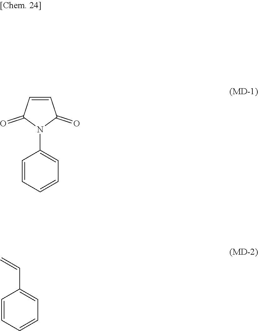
C1=CC=CC=C1N1C(=O)C=CC1=O.C1=CC=CC=C1C=C
